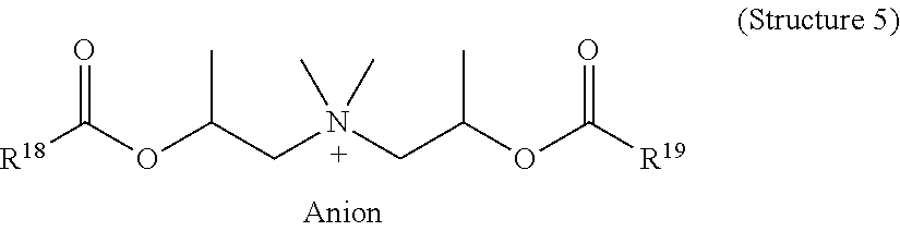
O=C(OC(CN(CC(OC([R19])=O)C)(C)C)C)[R18]
